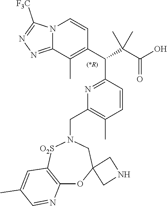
N12C(=NN=C1[F3C])C(C)=C(C(C(C(O)=O)(C)C)C1=NC(CN3[O2S]C4=C(OC5(C3)CNC5)N=CC(C)=C4)=C(C)C=C1)C=C2
